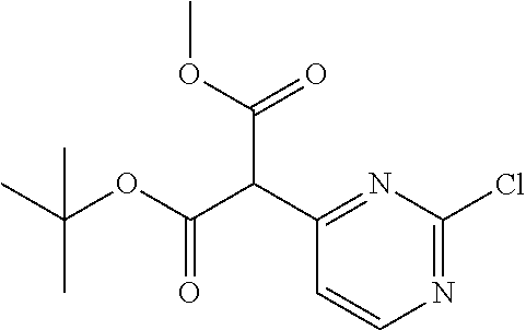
C(C1=NC(Cl)=NC=C1)(C(OC)=O)C(OC(C)(C)C)=O
